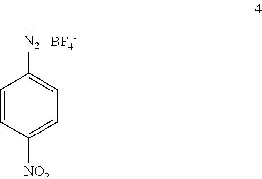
C1=CC([NO2])=CC=C1[N2].[BF4-]
